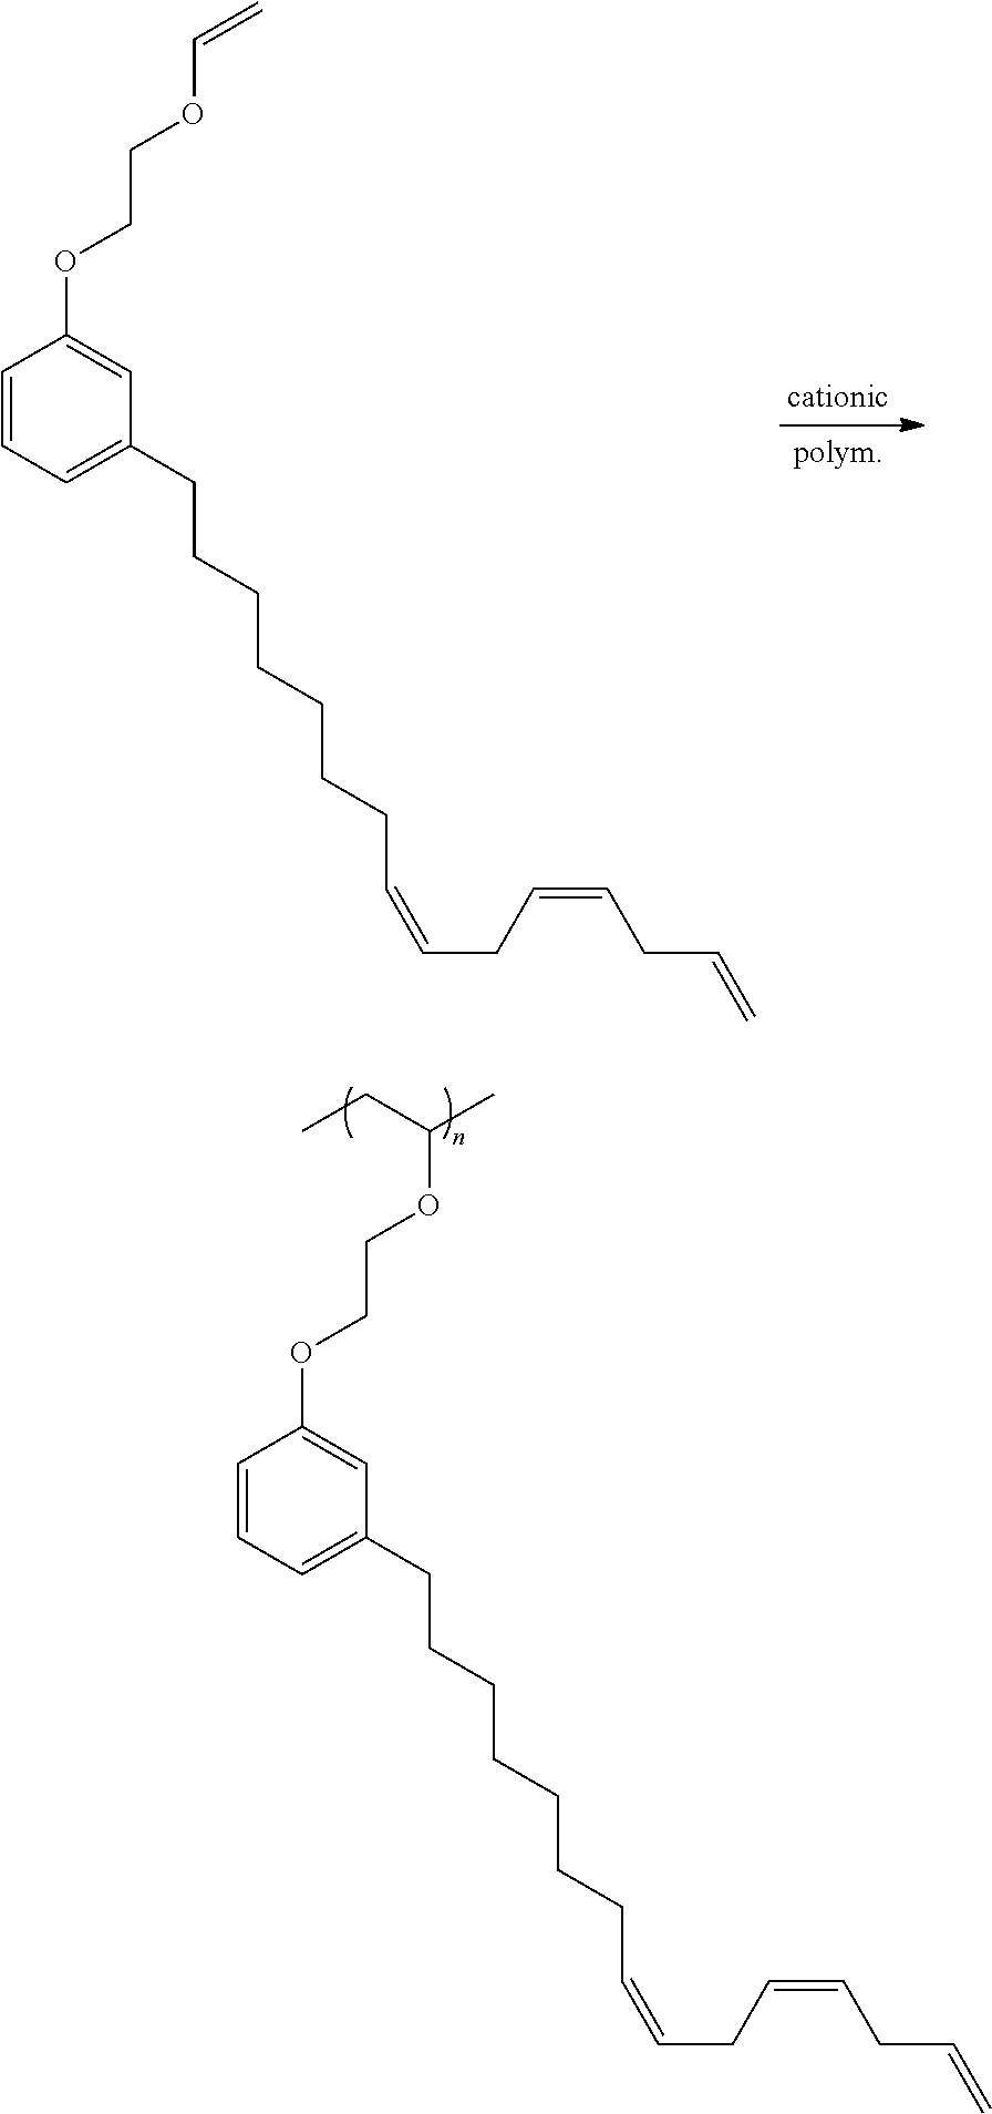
C1=CC=C(CCCCCCCC=CCC=CCC=C)C=C1OCCOC(C)CC.C1=CC=C(CCCCCCCC=CCC=CCC=C)C=C1OCCOC=C
